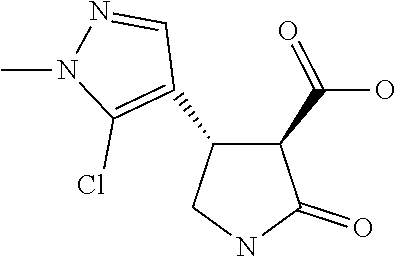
C1(C2=C(Cl)N(C)N=C2)C(C(O)=O)C(=O)NC1
